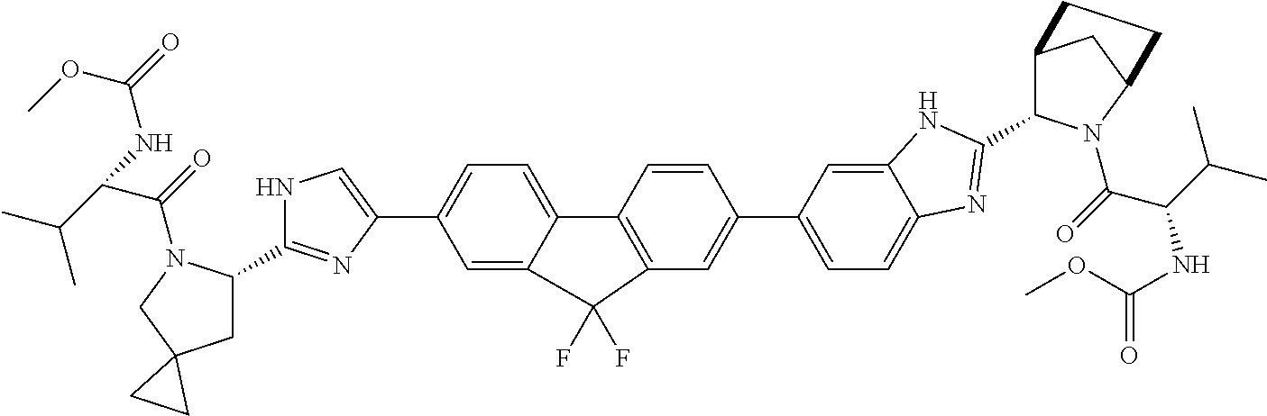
C1=C2C(=CC=C1C1=CNC(C3CC4(CN3C(=O)C(C(C)C)NC(=O)OC)CC4)=N1)C1=C(C=C(C3=CC=C4C(=C3)NC(C3C5CC(N3C(=O)C(C(C)C)NC(=O)OC)CC5)=N4)C=C1)C2(F)F
